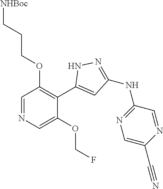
C1=NC=C(OCF)C(C2=CC(NC3=NC=C(C#N)N=C3)=NN2)=C1OCCC[NHBoc]
